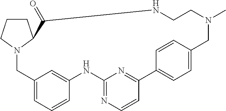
C1CCN2C1C(=O)NCCN(C)CC1=CC=C(C3=NC(=NC=C3)NC3=CC(=CC=C3)C2)C=C1
